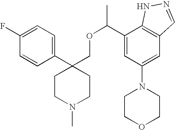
C1(C2(COC(C)C3=CC(N4CCOCC4)=CC4=C3NN=C4)CCN(C)CC2)=CC=C(F)C=C1
